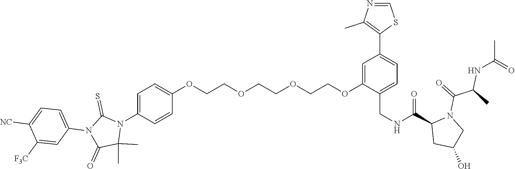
C1=C(N2C(=S)N(C3=CC=C([NC])C([F3C])=C3)C(=O)C2(C)C)C=CC(OCCOCCOCCOC2=CC(C3=C(C)N=CS3)=CC=C2CNC(=O)C2CC(O)CN2C(C(NC(=O)C)C)=O)=C1
